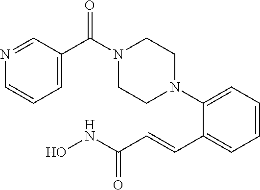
C1=C(C(N2CCN(C3=CC=CC=C3C=CC(NO)=O)CC2)=O)C=NC=C1
